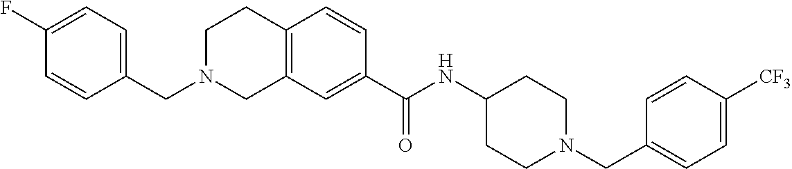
C12=C(C=C(C(NC3CCN(CC4=CC=C([CF3])C=C4)CC3)=O)C=C1)CN(CC1=CC=C(F)C=C1)CC2
